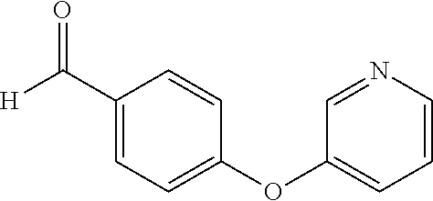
C1(C([H])=O)=CC=C(OC2=CC=CN=C2)C=C1
